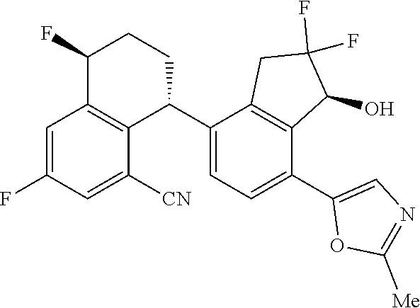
C1(C2C3=C(C(F)CC2)C=C(F)C=C3[CN])=CC=C(C2=CN=C([Me])O2)C2=C1CC(F)(F)C2O
